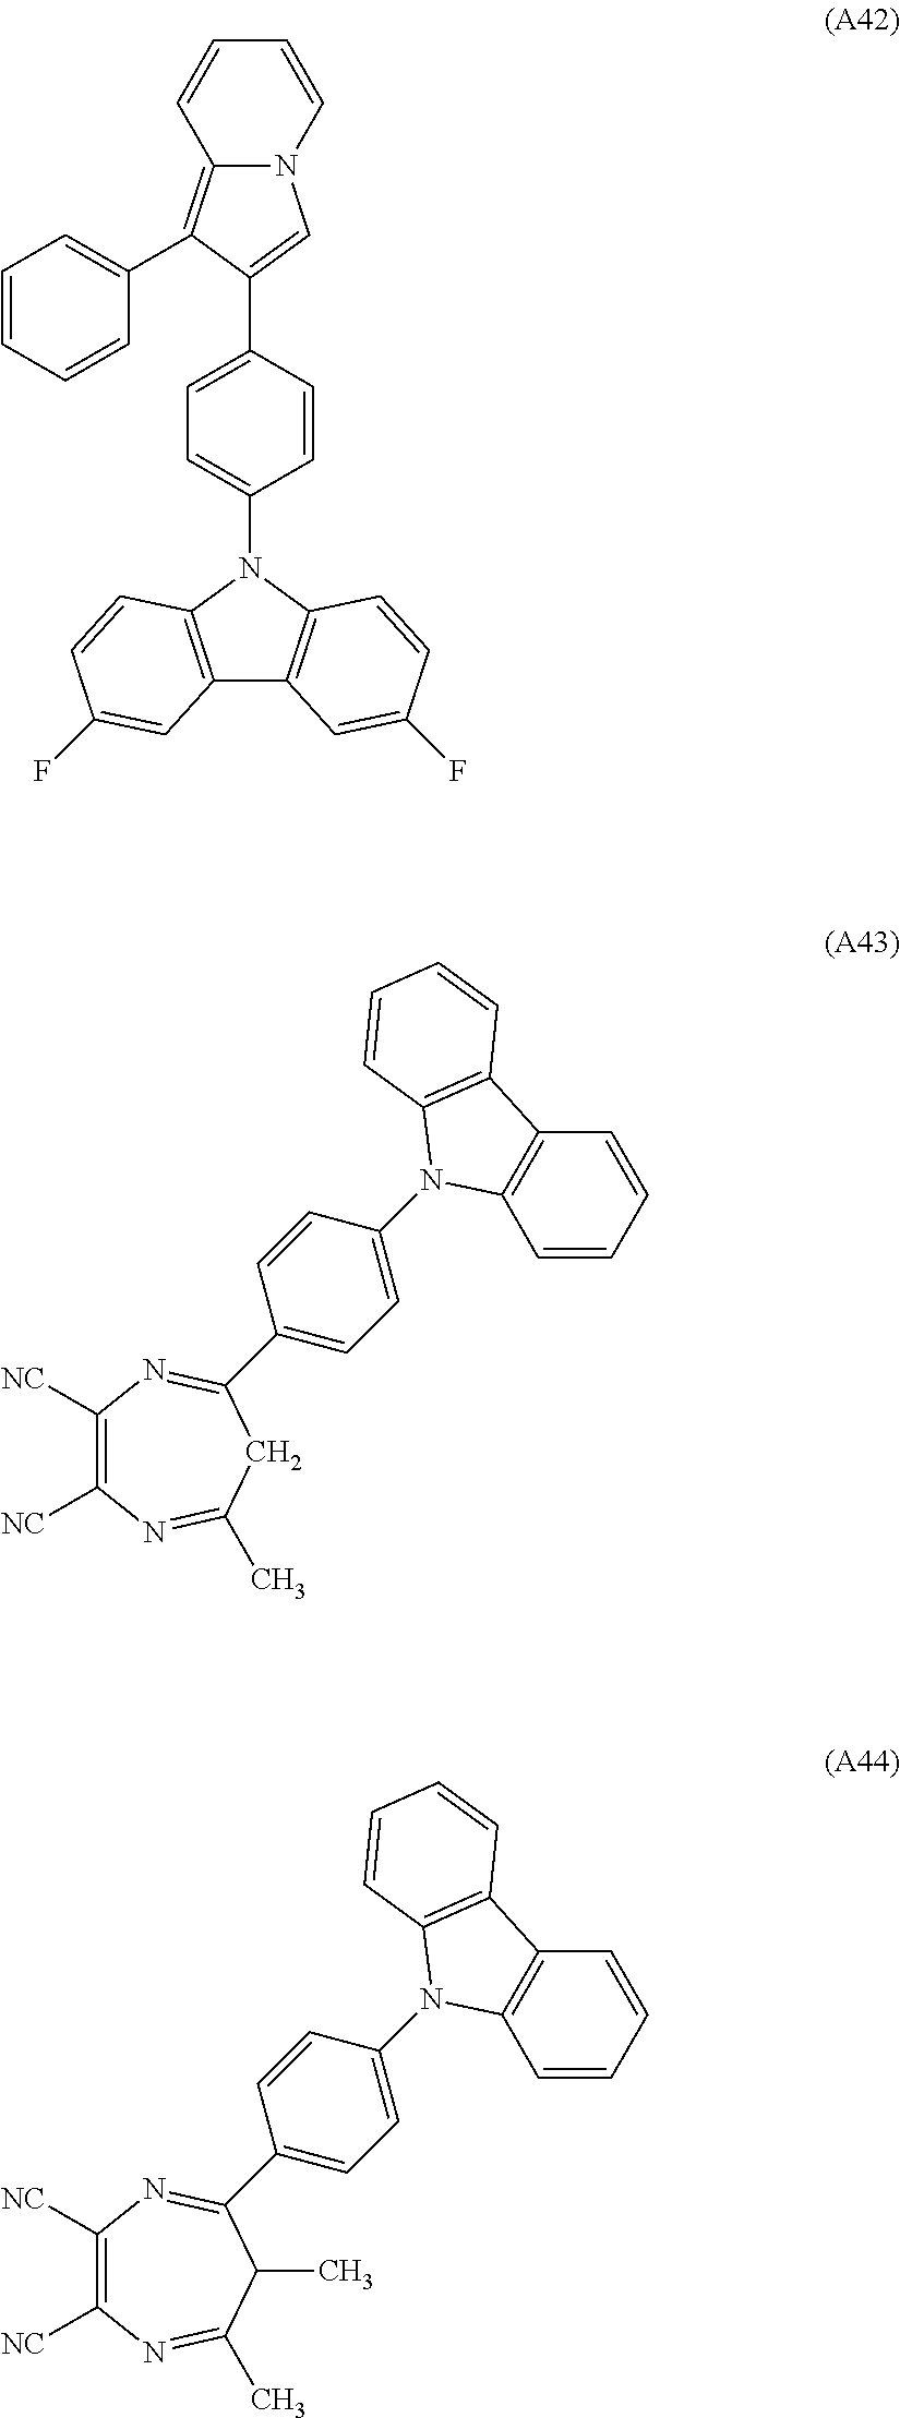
C1(C2=CN3C(=C2C2=CC=CC=C2)C=CC=C3)=CC=C(N2C3=C(C4=C2C=CC(F)=C4)C=C(F)C=C3)C=C1.C1([NC])=C([NC])N=C(C)CC(C2=CC=C(N3C4=C(C=CC=C4)C4=C3C=CC=C4)C=C2)=N1.C1([NC])=C([NC])N=C(C)C(C)C(C2=CC=C(N3C4=C(C=CC=C4)C4=C3C=CC=C4)C=C2)=N1
